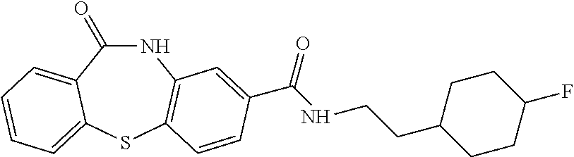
C1(=O)NC2=C(SC3=CC=CC=C13)C=CC(C(NCCC1CCC(F)CC1)=O)=C2
